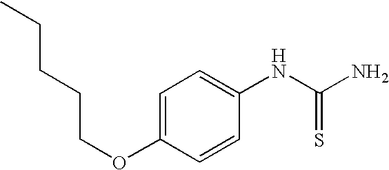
C1(NC(N)=S)=CC=C(OCCCCC)C=C1
